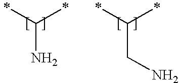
C(N)(C)C.C(CN)(C)C
